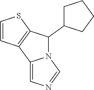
C1=CC2=C(S1)C(C1CCCC1)N1C2=CN=C1
